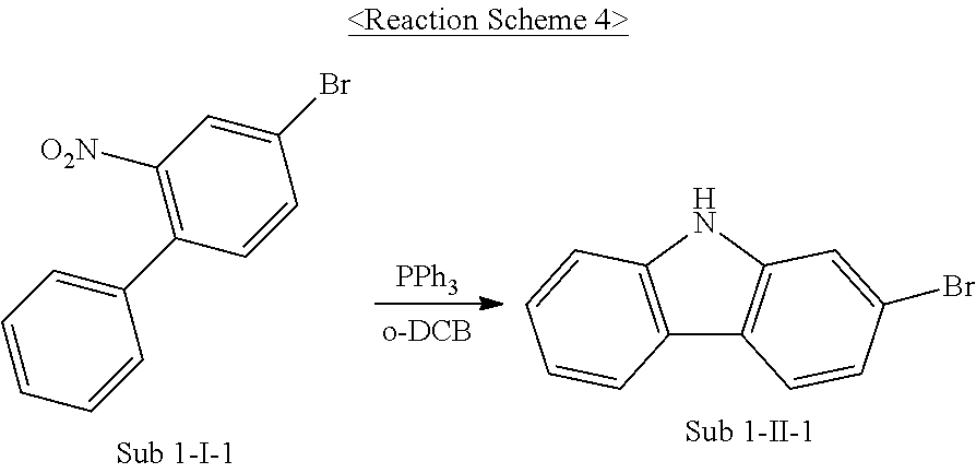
C1(Br)=CC([O2N])=C(C2=CC=CC=C2)C=C1.C12=C(NC3=C1C=CC(Br)=C3)C=CC=C2.[PPh3]
